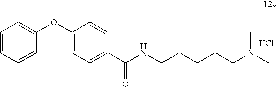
C1=CC=CC(OC2=CC=C(C(NCCCCCN(C)C)=O)C=C2)=C1.Cl
